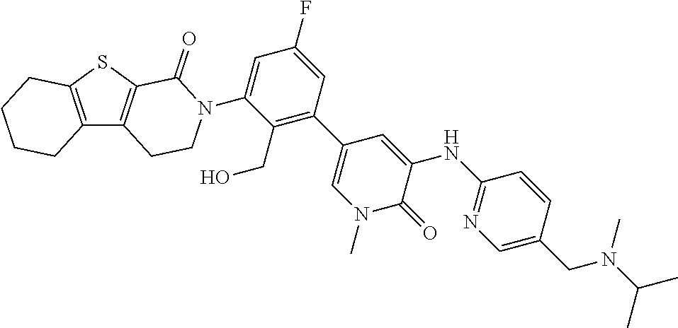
C12=C(C3=C(S1)C(=O)N(C1=CC(F)=CC(C4=CN(C)C(=O)C(NC5=NC=C(CN(C(C)C)C)C=C5)=C4)=C1CO)CC3)CCCC2
